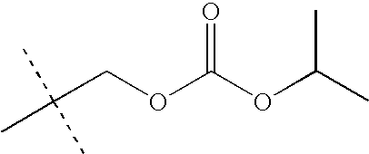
CC(COC(=O)OC(C)C)(C)C
